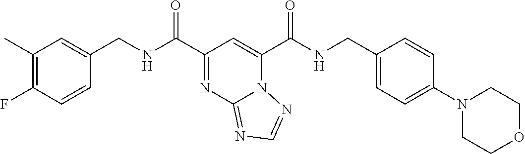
C1(C)=C(F)C=CC(CNC(C2=NC3=NC=NN3C(C(NCC3=CC=C(N4CCOCC4)C=C3)=O)=C2)=O)=C1
